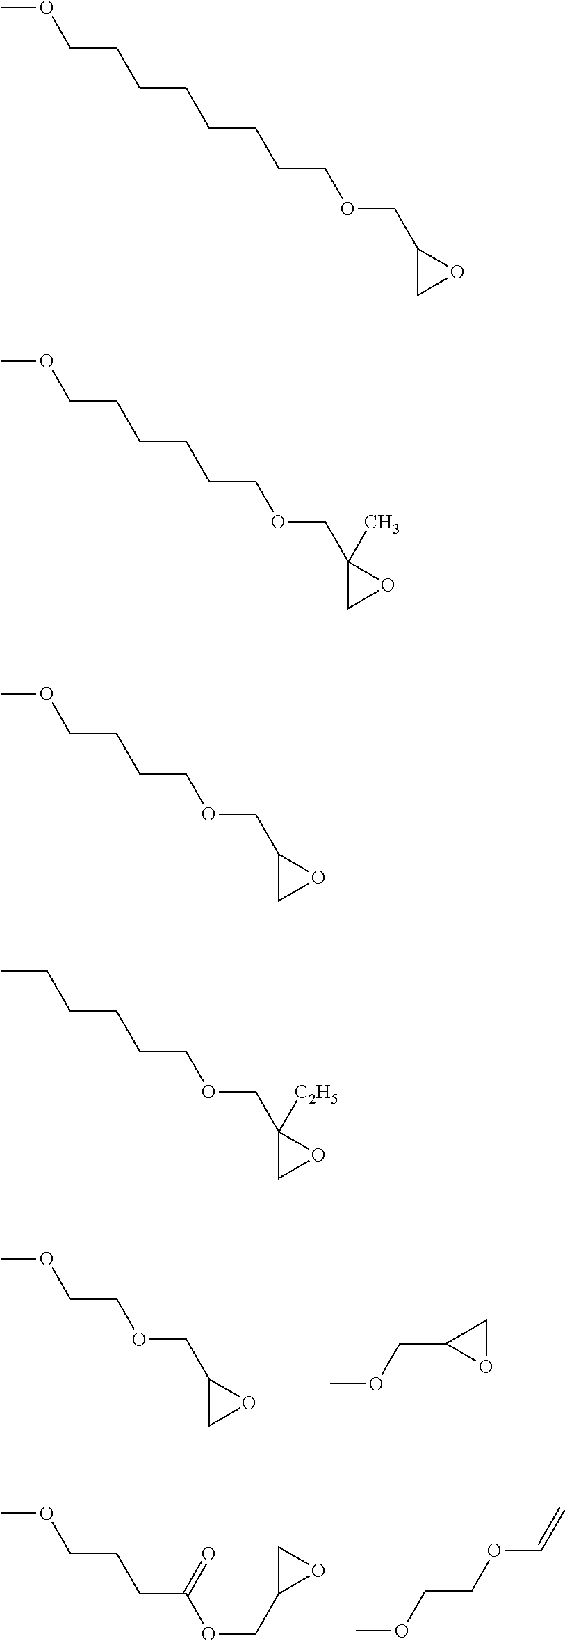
COCCOCC1CO1.O1CC1COC.COCCCC(OCC1OC1)=O.COCCOC=C.C(CCCCCCCOCC1CO1)OC.COCCCCCCOCC1(C)CO1.COCCCCOCC1CO1.CCCCCCOCC1([C2H5])CO1
